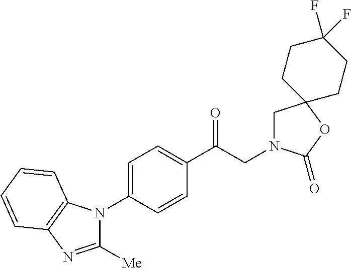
C1(C(CN2CC3(OC2=O)CCC(F)(F)CC3)=O)=CC=C(N2C([Me])=NC3=C2C=CC=C3)C=C1
